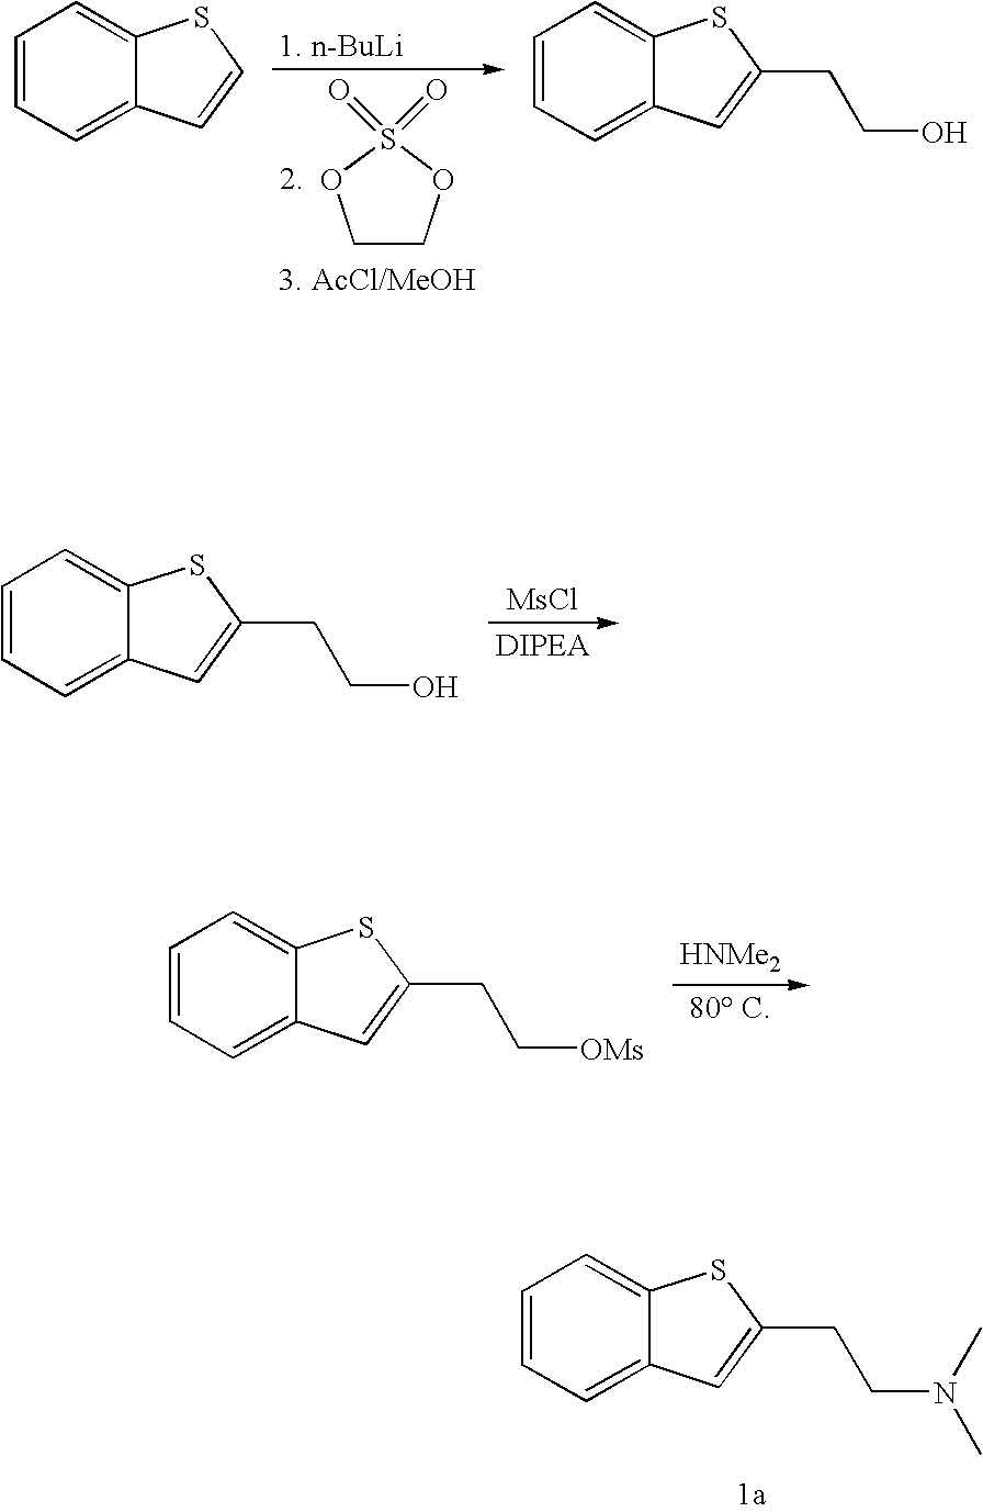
C1=CC=C2C(=C1)SC=C2.C1COS(=O)(=O)O1.C1=CC=C2C(=C1)SC(CCO)=C2.C1=CC=C2C(=C1)SC(CCO)=C2.[MsCl].C1=CC=C2C(=C1)SC(CC[OMs])=C2.[HNMe2].C1=CC=C2C(=C1)SC(CCN(C)C)=C2
